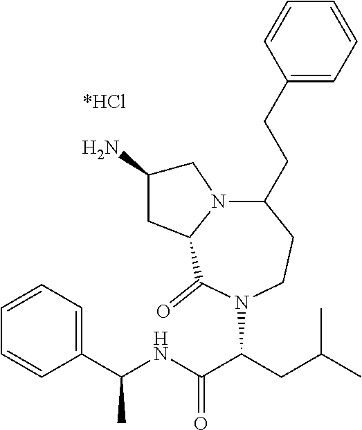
C1=CC=C(C(NC(C(CC(C)C)N2C(=O)C3N(CC(N)C3)C(CCC3=CC=CC=C3)CC2)=O)C)C=C1
